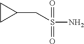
NS(=O)(=O)CC1CC1
